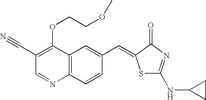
C1(C#N)=C(OCCOC)C2=C(N=C1)C=CC(C=C1SC(NC3CC3)=NC1=O)=C2
